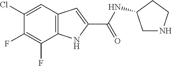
C1(Cl)=CC2=C(C(F)=C1F)NC(C(=O)NC1CNCC1)=C2
